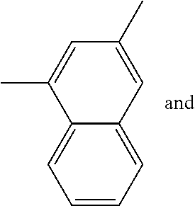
C1=CC=C2C(=C1)C(C)=CC(C)=C2
